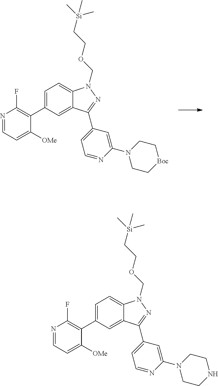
N1=CC=C([OMe])C(C2=CC=C3C(=C2)C(C2=CC=NC(N4CC[Boc]CC4)=C2)=NN3COCC[Si](C)(C)C)=C1F.N1=CC=C([OMe])C(C2=CC=C3C(=C2)C(C2=CC=NC(N4CCNCC4)=C2)=NN3COCC[Si](C)(C)C)=C1F
